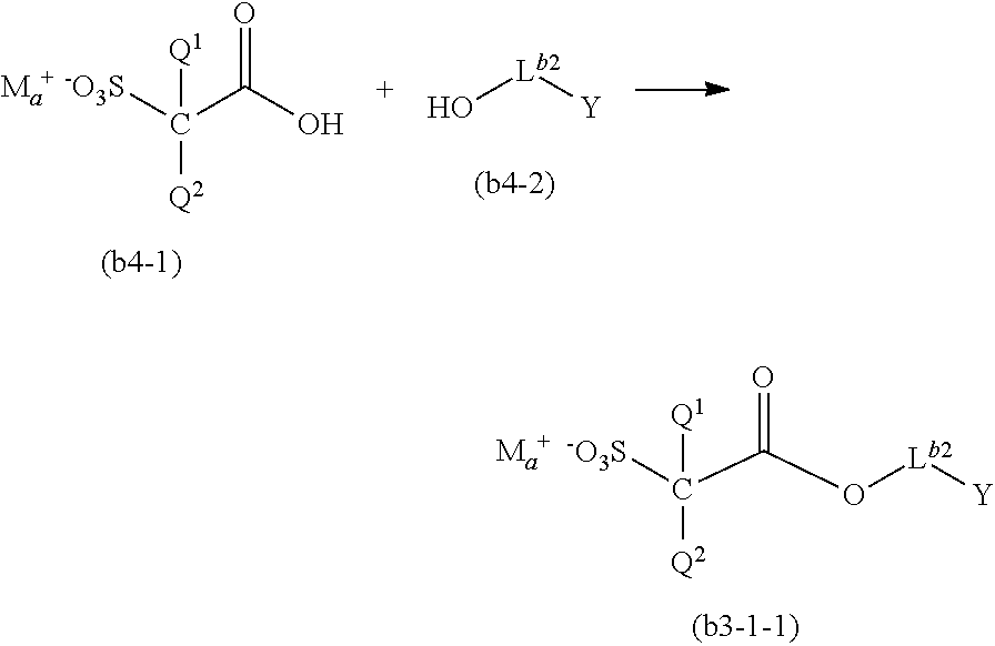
C([Q1])([-O3S])(C(O[Lb2][Y])=O)[Q2].C([Q1])([-O3S])([Q2])C(O)=O.O[Lb2][Y]
